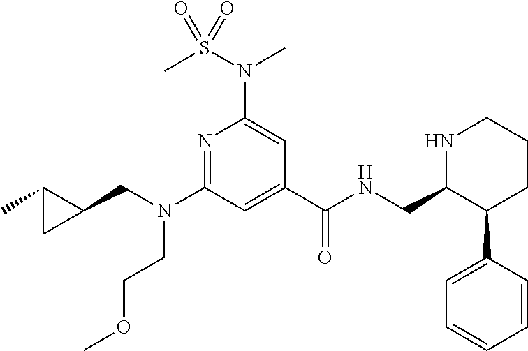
C1(C)CC1CN(CCOC)C1=NC(N(C)S(C)(=O)=O)=CC(C(NCC2C(C3=CC=CC=C3)CCCN2)=O)=C1
